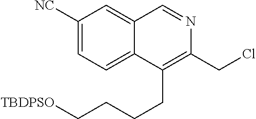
C1([NC])=CC=C2C(=C1)C=NC(CCl)=C2CCCC[TBDPSO]
